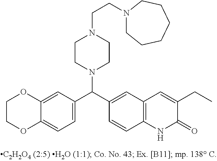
C1OC2=CC(C(C3=CC4=C(C=C3)NC(=O)C(CC)=C4)N3CCN(CCN4CCCCCC4)CC3)=CC=C2OC1
